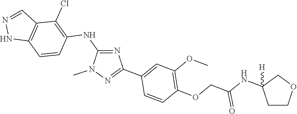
N1(C)N=C(C2=CC(OC)=C(OCC(NC3([H])CCOC3)=O)C=C2)N=C1NC1=C(Cl)C2=C(NN=C2)C=C1
